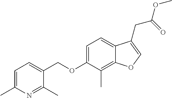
C1=C(C)N=C(C)C(COC2=CC=C3C(=C2C)OC=C3CC(=O)OC)=C1
